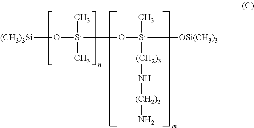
O([Si](C)(C)O[Si](C)([OSi(CH3)3])[(CH2)3]N[(CH2)2]N)[(CH3)3Si]
